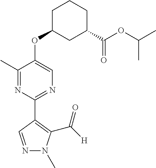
C1(C)=NC(C2=C(C([H])=O)N(C)N=C2)=NC=C1OC1CC(C(OC(C)C)=O)CCC1
